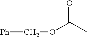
[Ph]COC(C)=O
